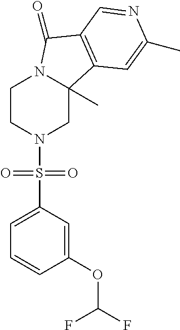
C1CN(S(C2=CC=CC(OC(F)F)=C2)(=O)=O)CC2(C)N1C(=O)C1=C2C=C(C)N=C1
